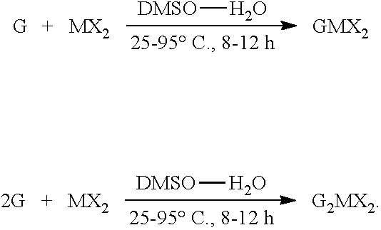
[MX2].[DMSO]O.[MX2].[DMSO]O
